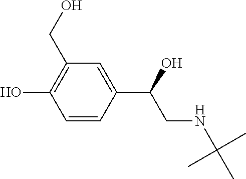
C1=CC(C(CNC(C)(C)C)O)=CC(CO)=C1O
